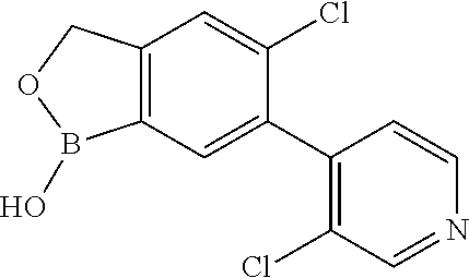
C12=C(COB1O)C=C(Cl)C(C1=C(Cl)C=NC=C1)=C2
